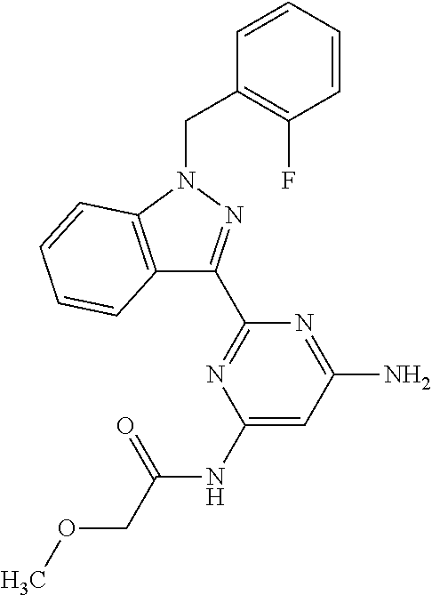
C1=CC=CC(CN2C3=C(C(C4=NC(NC(COC)=O)=CC(N)=N4)=N2)C=CC=C3)=C1F
